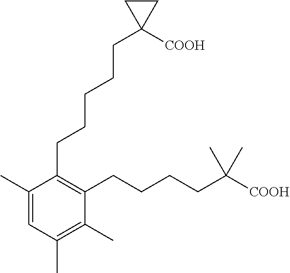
C1=C(C)C(CCCCCC2([COOH])CC2)=C(CCCCC(C)(C)[COOH])C(C)=C1C
